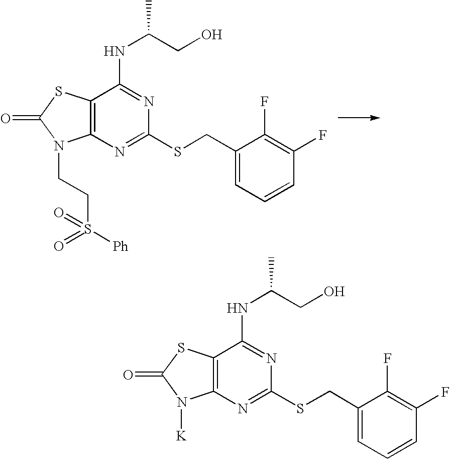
C12=C(N=C(SCC3=CC=CC(F)=C3F)N=C1NC(CO)C)N(CCS(=O)([Ph])=O)C(=O)S2.C12=C(N=C(SCC3=CC=CC(F)=C3F)N=C1NC(CO)C)N([K])C(=O)S2
